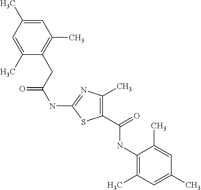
N(C1=NC(C)=C(C(=O)NC2=C(C)C=C(C)C=C2C)S1)C(=O)CC1=C(C)C=C(C)C=C1C
